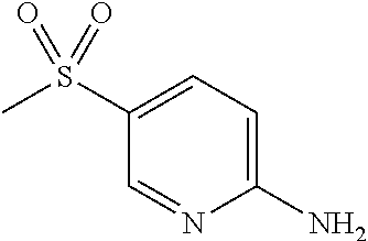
C1(N)=CC=C(S(C)(=O)=O)C=N1
